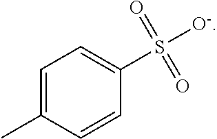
C1=C(C)C=CC(S([O-])(=O)=O)=C1
